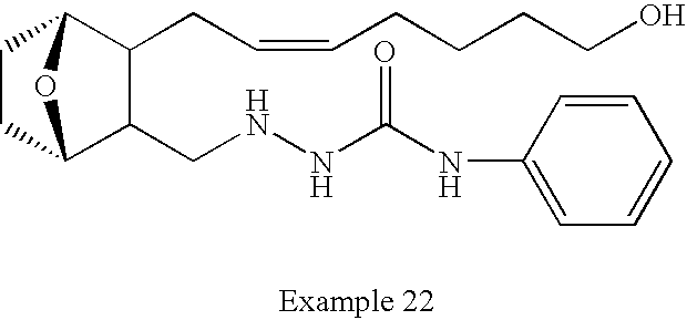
C1CC2C(CNNC(NC3=CC=CC=C3)=O)C(CC=CCCCCO)C1O2
